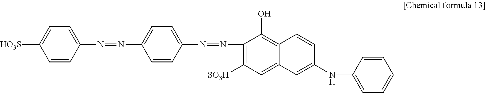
C1=CC(N=NC2=CC=C(N=NC3=C([SO3H])C=C4C(=C3O)C=CC(NC3=CC=CC=C3)=C4)C=C2)=CC=C1[HO3S]
